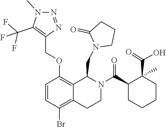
C1CN(CC2C3=C(OCC4=C(C(F)(F)F)N(C)N=N4)C=CC(Br)=C3CCN2C(C2CCCCC2(C(=O)O)C)=O)C(=O)C1
